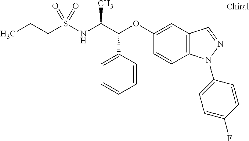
C(S(NC(C(OC1=CC2=C(C=C1)N(C1=CC=C(F)C=C1)N=C2)C1=CC=CC=C1)C)(=O)=O)CC
